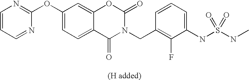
C1=CC=NC(OC2=CC=C3C(=C2)OC(=O)N(CC2=C(F)C(NS(NC)(=O)=O)=CC=C2)C3=O)=N1
